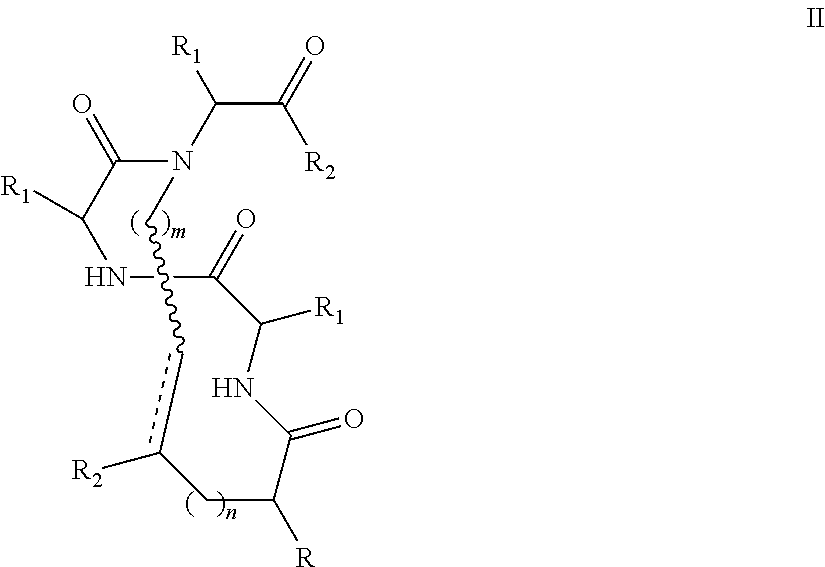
C1(=O)N(C(C(=O)[R2])[R1])Ccc([R2])CC([R])C(=O)NC([R1])C(=O)NC1[R1]
